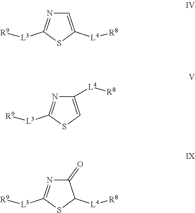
C1=C([L4][R8])SC([L3][R9])=N1.C1([L4][R8])=CSC([L3][R9])=N1.C1(=O)N=C([L3][R9])SC1[L4][R8]
